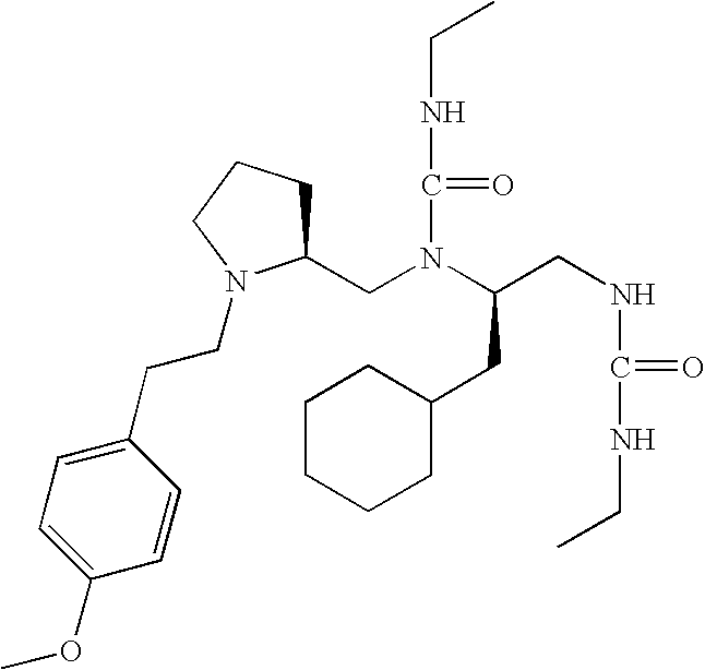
C(N(C(NCC)=O)C(CNC(NCC)=O)CC1CCCCC1)C1CCCN1CCC1=CC=C(OC)C=C1
